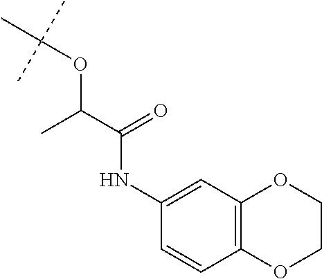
C12=C(C=C(NC(=O)C(OC(C)(C)C)C)C=C1)OCCO2
